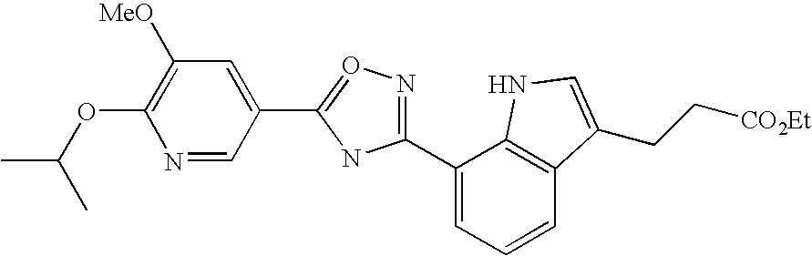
N1=C(C2=CC=CC3=C2NC=C3CC[CO2Et])NC(C2=CC([MeO])=C(OC(C)C)N=C2)=O1
